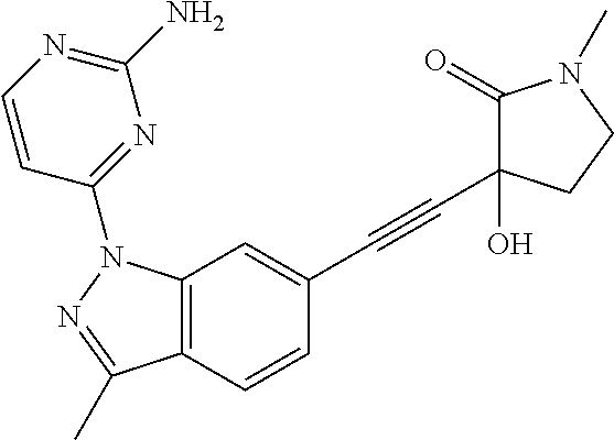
C12=C(C=CC(C#CC3(O)C(=O)N(C)CC3)=C1)C(C)=NN2C1=NC(N)=NC=C1
